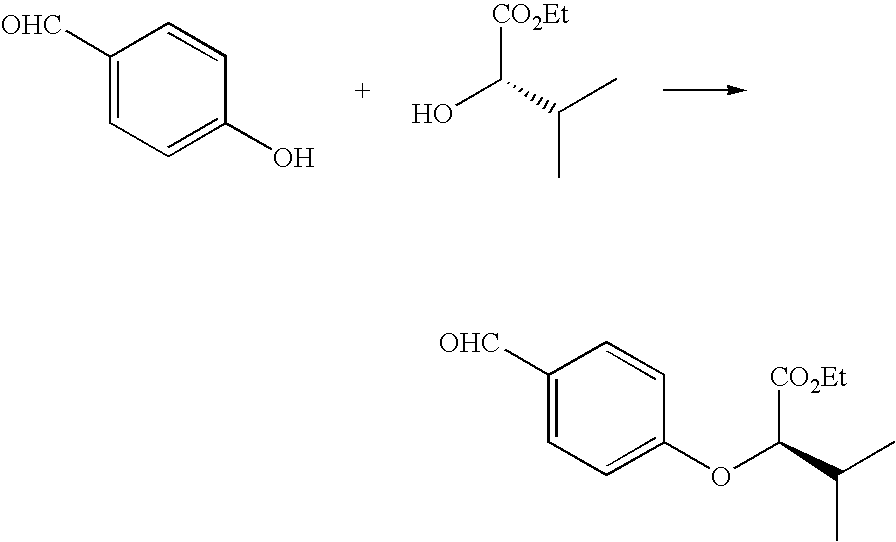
C1([OHC])=CC=C(O)C=C1.OC(C(C)C)[CO2Et].C1([OHC])=CC=C(OC(C(C)C)[CO2Et])C=C1
